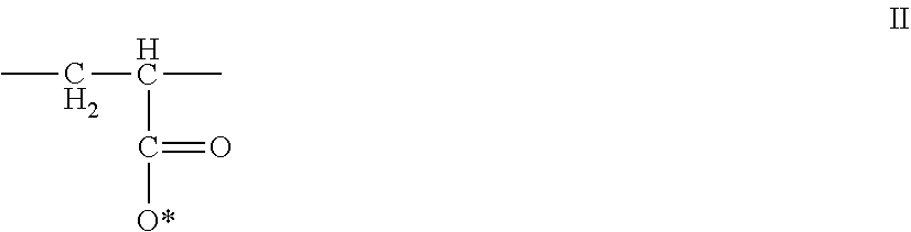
CCC(C)C(=O)[O*]
